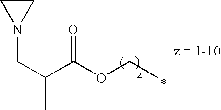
C1CN1CC(C)C(OCC)=O
